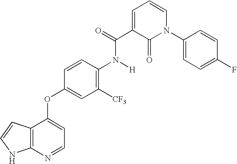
O(C1=CC=NC2=C1C=CN2)C1=CC([CF3])=C(N([H])C(C2=CC=CN(C3=CC=C(F)C=C3)C2=O)=O)C=C1
